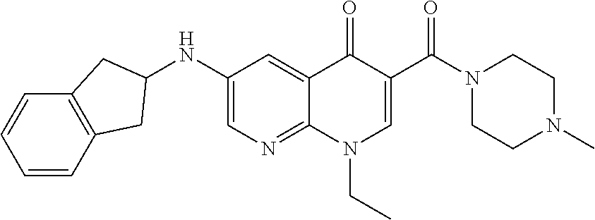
N1(C(C2=CN(CC)C3=NC=C(NC4CC5=C(C=CC=C5)C4)C=C3C2=O)=O)CCN(C)CC1
